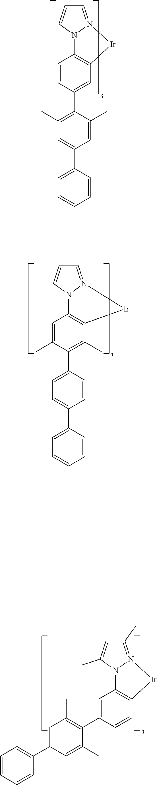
C1=CC(C2=C(C)C=C(C3=CC=CC=C3)C=C2C)=CC2=C1N1N(=CC=C1)[Ir]2.C1=C(C2=C(C)C=C(C3=CC=CC=C3)C=C2C)C=CC2=C1N1N(=C(C)C=C1C)[Ir]2.C1=C(C)C(C2=CC=C(C3=CC=CC=C3)C=C2)=C(C)C2=C1N1N(=CC=C1)[Ir]2
